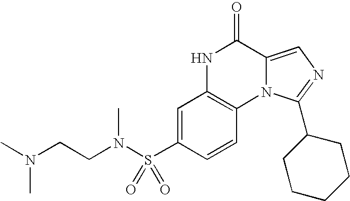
N12C(=CN=C1C1CCCCC1)C(=O)NC1=C2C=CC(S(N(CCN(C)C)C)(=O)=O)=C1
